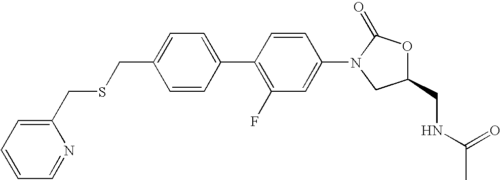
C1=C(CSCC2=CC=CC=N2)C=CC(C2=C(F)C=C(N3CC(CNC(C)=O)OC3=O)C=C2)=C1
